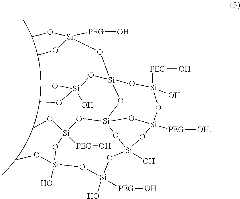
CO[Si]([PEG]O)(OC)O[Si]1(O[Si](OC)(O)OC)O[Si](O)([PEG]O)O[Si]2([PEG][OH])O[Si]3(O1)O[Si](OC)([PEG]O)O[Si](O)(OC)O[Si](O)([PEG]O)O[Si](O)(O3)O2
